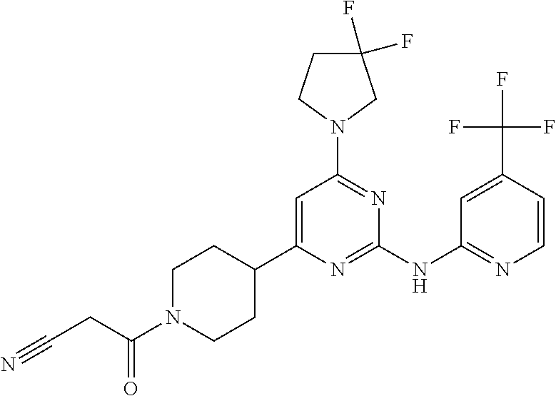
C1=C(C(F)(F)F)C=CN=C1NC1=NC(C2CCN(C(CC#N)=O)CC2)=CC(N2CCC(F)(F)C2)=N1
